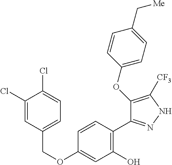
C(OC1=CC(O)=C(C2=NNC([CF3])=C2OC2=CC=C(C[Me])C=C2)C=C1)C1=CC=C(Cl)C(Cl)=C1
